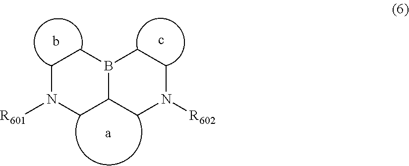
C1N([R601])CC2B(C1)CCN([R602])C2
